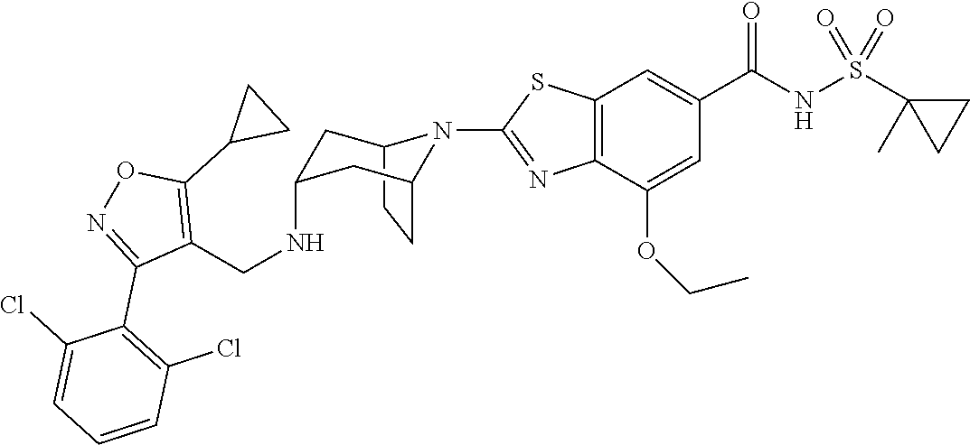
C12CCC(CC(NCC3=C(C4CC4)ON=C3C3=C(Cl)C=CC=C3Cl)C1)N2C1=NC2=C(C=C(C(NS(C3(C)CC3)(=O)=O)=O)C=C2OCC)S1
